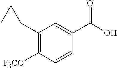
C1([F3CO])=C(C2CC2)C=C(C(O)=O)C=C1
